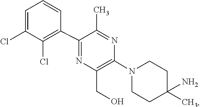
C1C(N)(C)CCN(C2=C(CO)N=C(C3=C(Cl)C(Cl)=CC=C3)C(C)=N2)C1
